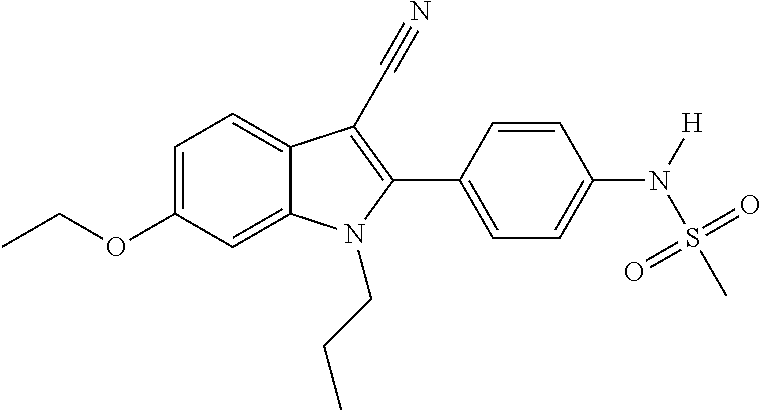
C1=C2C(=CC=C1OCC)C(C#N)=C(C1=CC=C(N([H])S(=O)(=O)C)C=C1)N2CCC
